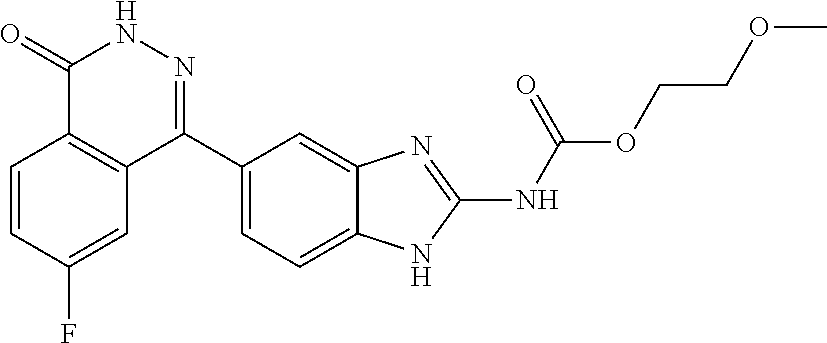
O(CCOC)C(=O)NC1=NC2=CC(C3=NNC(=O)C4=C3C=C(F)C=C4)=CC=C2N1
